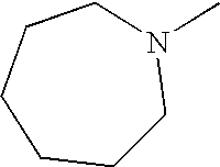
C1CCCCN(C)C1
